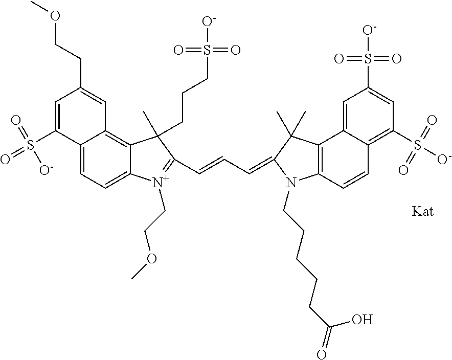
C12=CC=C3C(=C1C=C(CCOC)C=C2S([O-])(=O)=O)C(C)(CCCS([O-])(=O)=O)C(C=CC=C1N(CCCCCC(=O)O)C2=C(C4=CC(S(=O)([O-])=O)=CC(S([O-])(=O)=O)=C4C=C2)C1(C)C)=[N+]3CCOC
